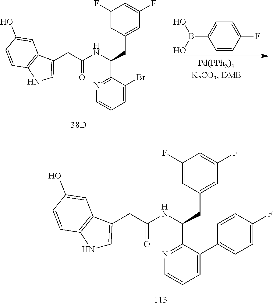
C(C(NC(C1=NC=CC=C1Br)CC1=CC(F)=CC(F)=C1)=O)C1=CNC2=C1C=C(O)C=C2.C1=CC(F)=CC=C1B(O)O.C(C(NC(C1=NC=CC=C1C1=CC=C(F)C=C1)CC1=CC(F)=CC(F)=C1)=O)C1=CNC2=C1C=C(O)C=C2
